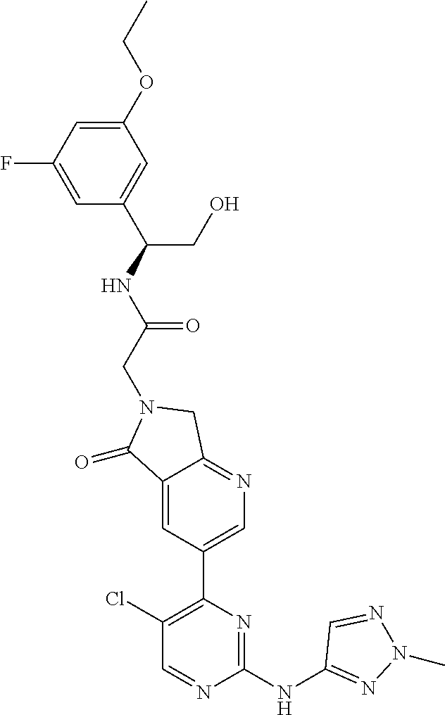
C1(=O)C2=CC(C3=C(Cl)C=NC(NC4=NN(C)N=C4)=N3)=CN=C2CN1CC(NC(C1=CC(OCC)=CC(F)=C1)CO)=O
